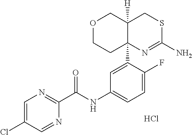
C1=C(Cl)C=NC(C(NC2=CC=C(F)C(C34N=C(N)SCC3([H])COCC4)=C2)=O)=N1.Cl
